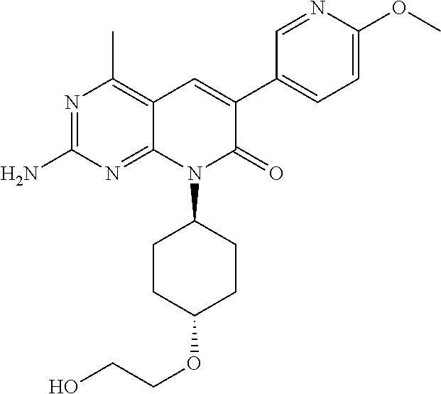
C1(OC)=CC=C(C2=CC3=C(C)N=C(N)N=C3N(C3CCC(OCCO)CC3)C2=O)C=N1
